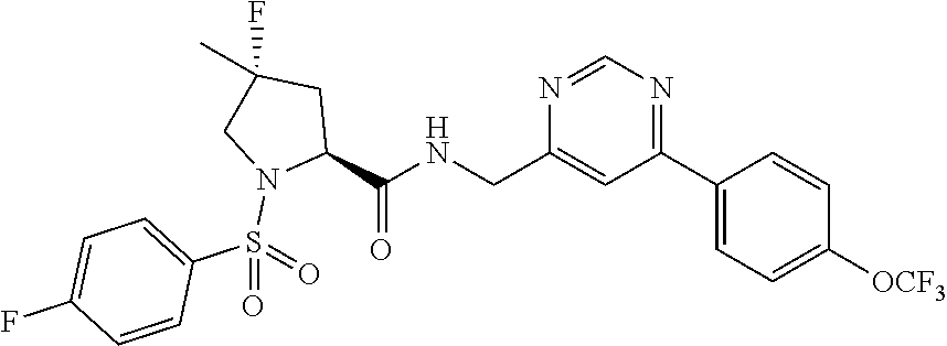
N1=CN=C(C2=CC=C([OCF3])C=C2)C=C1CNC(C1CC(F)(C)CN1S(C1=CC=C(F)C=C1)(=O)=O)=O
